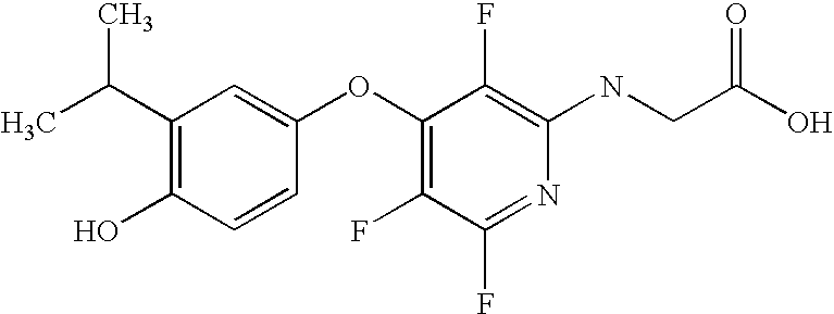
OC1=C(C(C)C)C=C(OC2=C(F)C(F)=NC(NCC(O)=O)=C2F)C=C1
